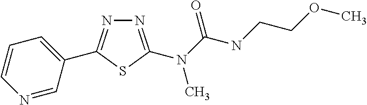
C1=C(C2=NN=C(N(C(NCCOC)=O)C)S2)C=NC=C1
